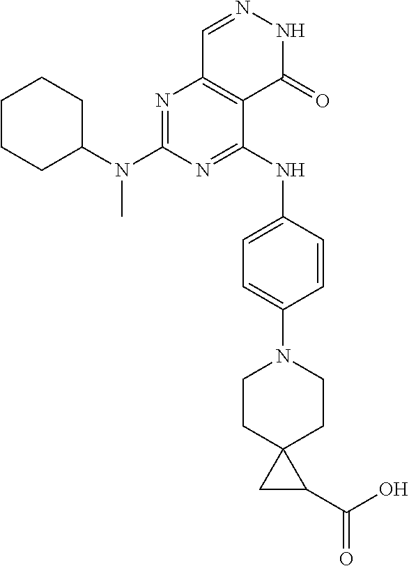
N1=C(N(C2CCCCC2)C)N=C(NC2=CC=C(N3CCC4(CC3)CC4C(O)=O)C=C2)C2=C1C=NNC2=O
